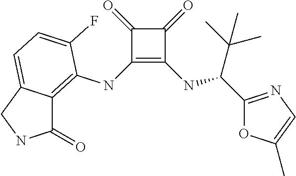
C1(NC2=C3C(=CC=C2F)CNC3=O)=C(NC(C2=NC=C(C)O2)C(C)(C)C)C(=O)C1=O
